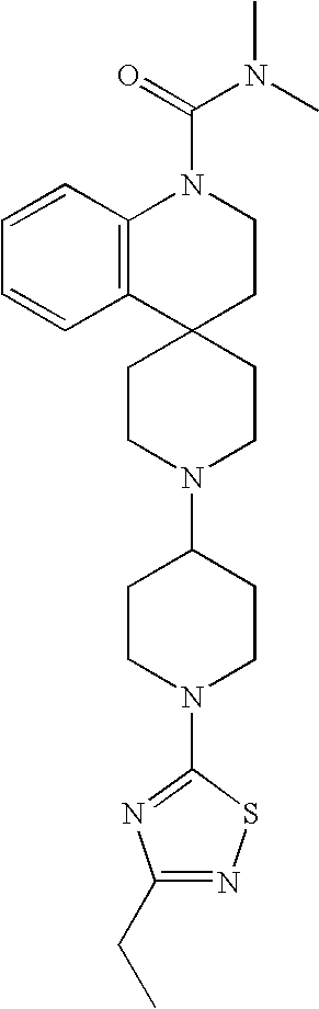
C12=C(C3(CCN1C(=O)N(C)C)CCN(C1CCN(C4=NC(CC)=NS4)CC1)CC3)C=CC=C2
